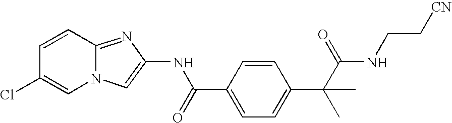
C1=CC2=NC(NC(C3=CC=C(C(C)(C)C(NCC[CN])=O)C=C3)=O)=CN2C=C1Cl
